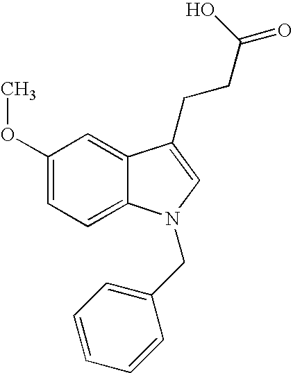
C1(OC)=CC=C2C(=C1)C(CCC(=O)O)=CN2CC1=CC=CC=C1
